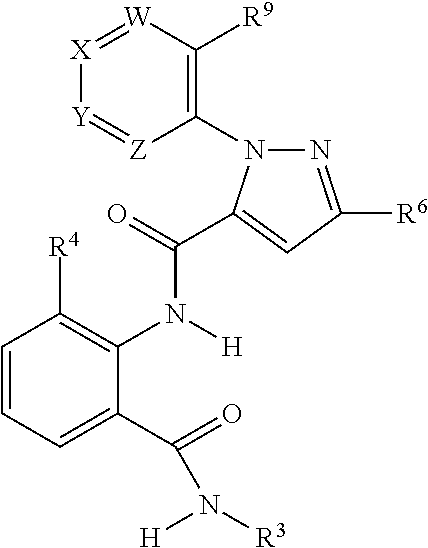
C1=CC=C(C(=O)N([H])[R3])C(N(C(=O)C2=CC([R6])=NN2C2=C([R9])[W]=[X][Y]=[Z]2)[H])=C1[R4]
